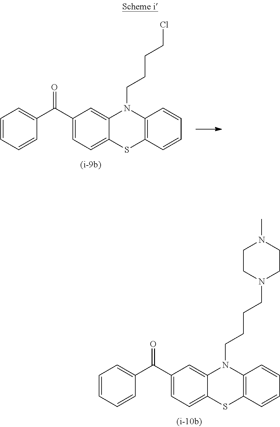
C1=CC=CC(C(C2=CC=C3C(=C2)N(CCCCCl)C2=C(S3)C=CC=C2)=O)=C1.C1=CC=CC(C(C2=CC=C3C(=C2)N(CCCCN2CCN(C)CC2)C2=C(S3)C=CC=C2)=O)=C1
